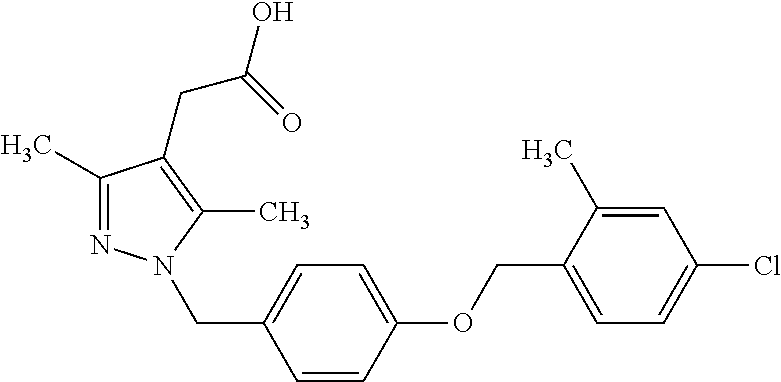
C1(C)=CC(Cl)=CC=C1COC1=CC=C(CN2N=C(C)C(CC(O)=O)=C2C)C=C1
